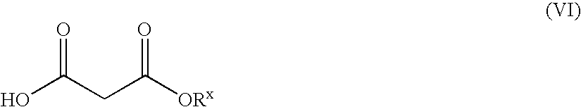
OC(CC([ORx])=O)=O
